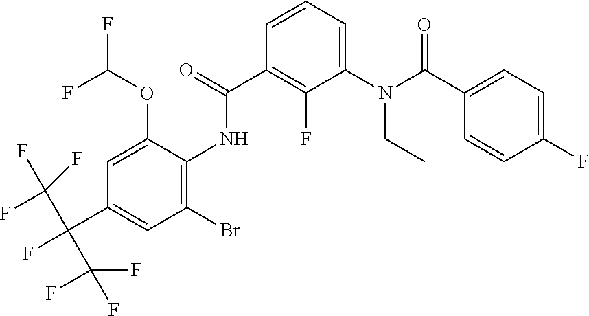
C1=CC=C(N(C(C2=CC=C(F)C=C2)=O)CC)C(F)=C1C(=O)NC1=C(Br)C=C(C(F)(C(F)(F)F)C(F)(F)F)C=C1OC(F)F
